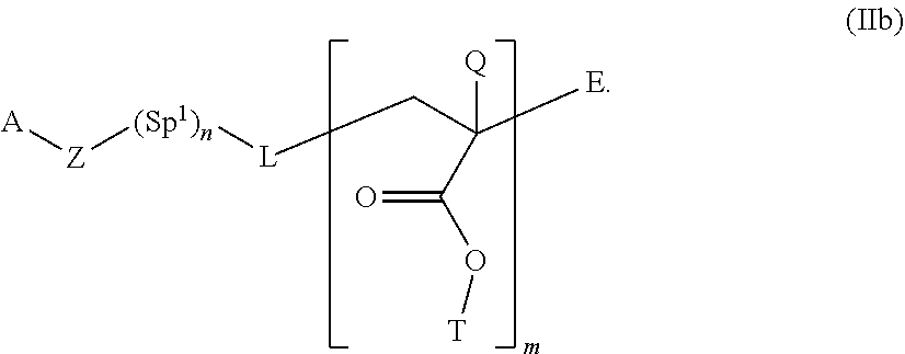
[L](CC([E])([Q])C(O[T])=O)[(Sp1)n][Z][A]
